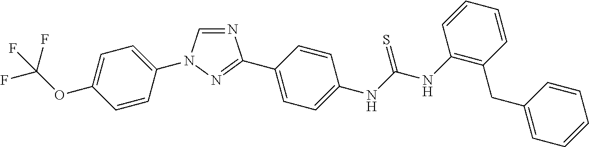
C1=C(OC(F)(F)F)C=CC(N2C=NC(C3=CC=C(NC(NC4=C(CC5=CC=CC=C5)C=CC=C4)=S)C=C3)=N2)=C1
